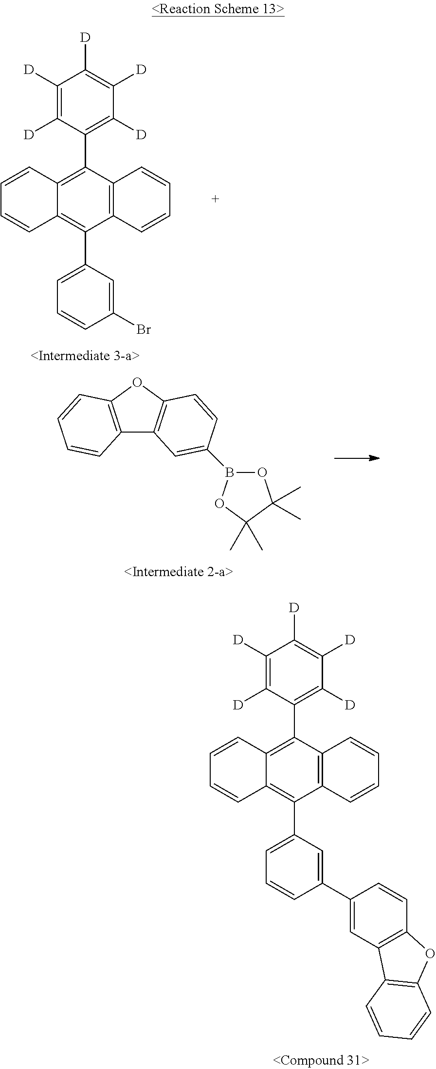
C12=C(C(C3=C([D])C([D])=C([D])C([D])=C3[D])=C3C(=C1C1=CC=CC(Br)=C1)C=CC=C3)C=CC=C2.C12=C(C(C3=C([D])C([D])=C([D])C([D])=C3[D])=C3C(=C1C1=CC=CC(C4=CC5=C(C=C4)OC4=C5C=CC=C4)=C1)C=CC=C3)C=CC=C2.C12=C(OC3=C1C=C(B1OC(C)(C)C(C)(C)O1)C=C3)C=CC=C2
